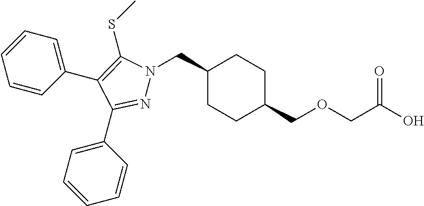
C1(CN2N=C(C3=CC=CC=C3)C(C3=CC=CC=C3)=C2SC)CCC(COCC(O)=O)CC1
